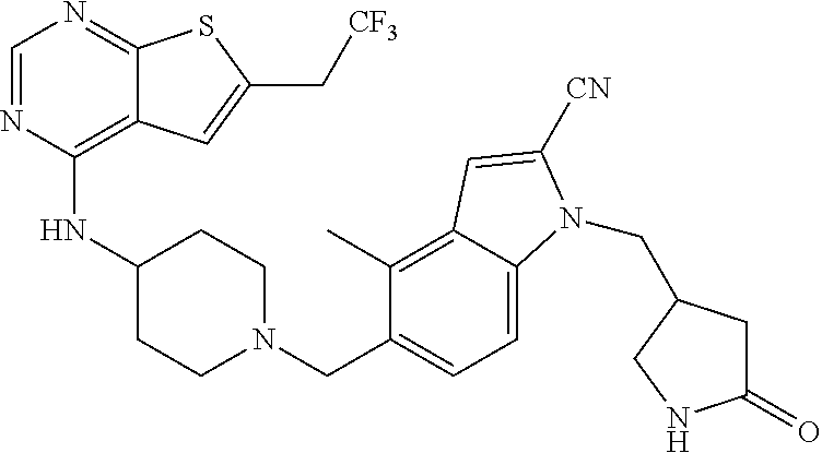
C1=NC(NC2CCN(CC3=CC=C4C(=C3C)C=C([CN])N4CC3CC(=O)NC3)CC2)=C2C(=N1)SC(C[CF3])=C2
